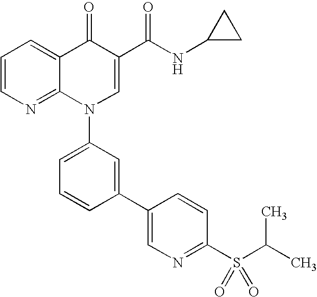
C1=CN=C2C(=C1)C(=O)C(C(NC1CC1)=O)=CN2C1=CC=CC(C2=CN=C(S(C(C)C)(=O)=O)C=C2)=C1
